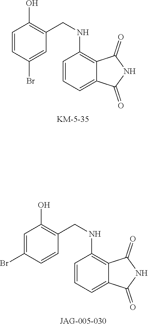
C1=CC=C2C(=C1NCC1=C(O)C=CC(Br)=C1)C(=O)NC2=O.C1=CC=C2C(=C1NCC1=C(O)C=C(Br)C=C1)C(=O)NC2=O
